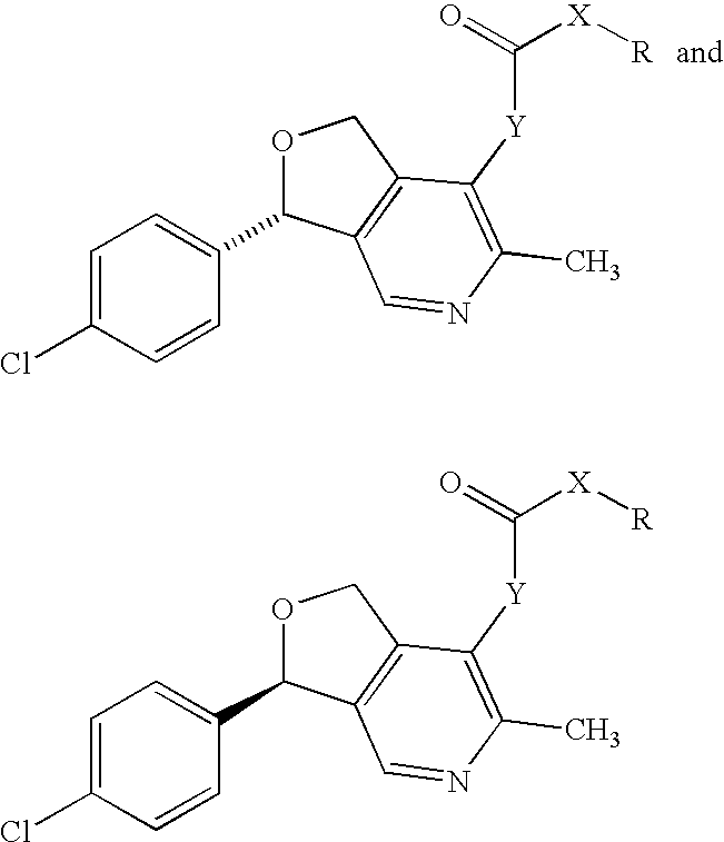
C1=C(Cl)C=CC(C2OCC3=C2C=NC(C)=C3[Y]C([X][R])=O)=C1.C1=C(Cl)C=CC(C2OCC3=C2C=NC(C)=C3[Y]C([X][R])=O)=C1
